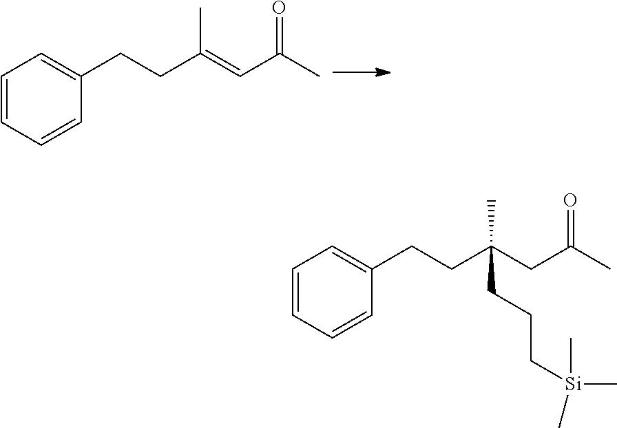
C1=CC=CC(CCC(=CC(C)=O)C)=C1.C1=CC=CC(CCC(CC(C)=O)(C)CCC[Si](C)(C)C)=C1
